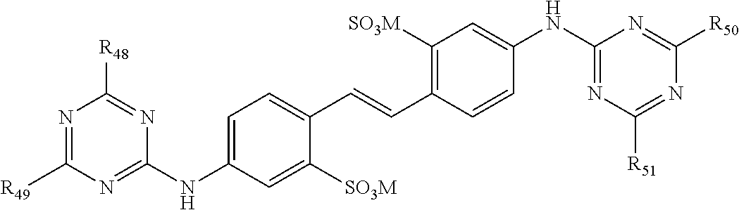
N1=C([R49])N=C(NC2=CC=C(C=CC3=C([SO3M])C=C(NC4=NC([R51])=NC([R50])=N4)C=C3)C([SO3M])=C2)N=C1[R48]
